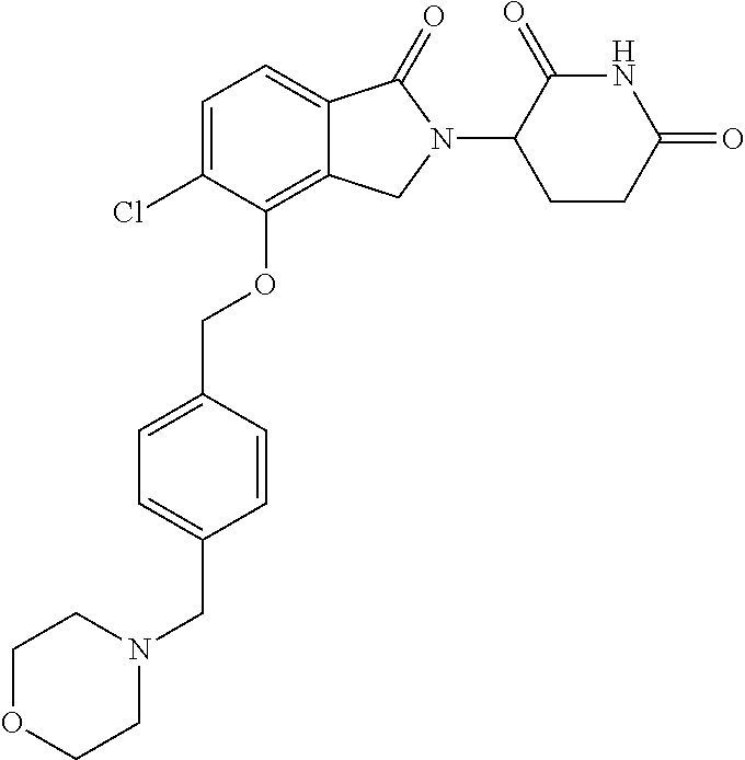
O(C1=C2C(=CC=C1Cl)C(=O)N(C1C(=O)NC(=O)CC1)C2)CC1=CC=C(CN2CCOCC2)C=C1
